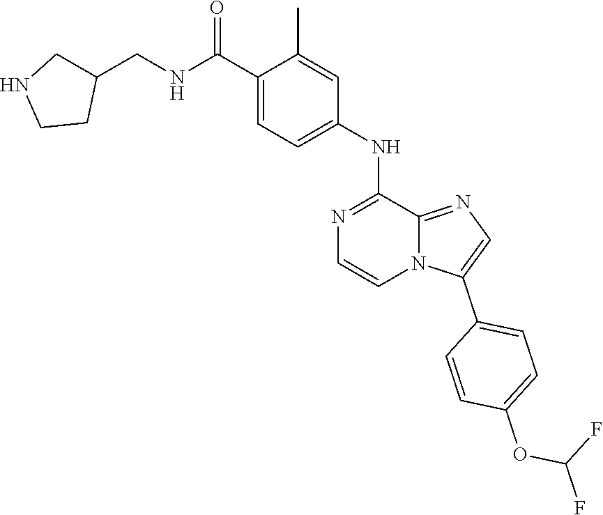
C1=C(NC2=NC=CN3C2=NC=C3C2=CC=C(OC(F)F)C=C2)C=C(C)C(C(NCC2CNCC2)=O)=C1
